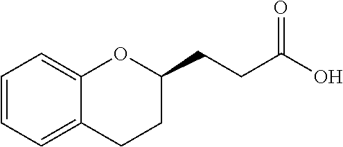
C1CC(CCC(O)=O)OC2=CC=CC=C12
